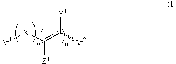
[Ar1][X]C([Z1])=C([Ar2])[Y1]
